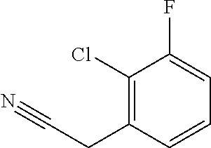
C1(Cl)=C(CC#N)C=CC=C1F
